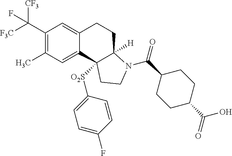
C1(C([F3C])([CF3])F)=C(C)C=C2C(=C1)CCC1([H])C2([O2S]C2=CC=C(F)C=C2)CCN1C(C1CCC(C(O)=O)CC1)=O
